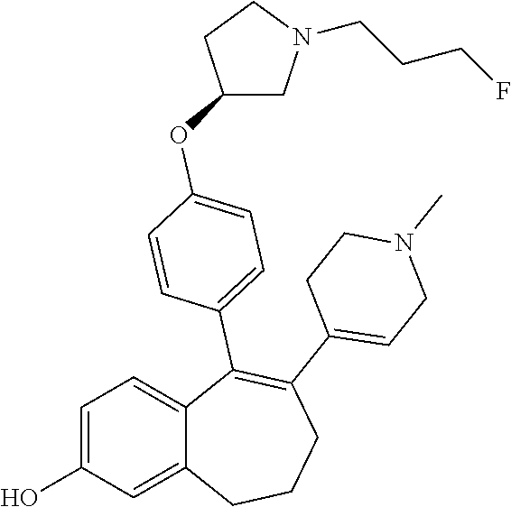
C1=C(O)C=C2C(=C1)C(C1=CC=C(OC3CN(CCCF)CC3)C=C1)=C(C1=CCN(C)CC1)CCC2
